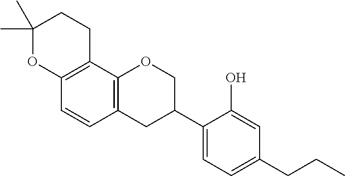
C1(C)(C)OC2=C(CC1)C1=C(C=C2)CC(C2=CC=C(CCC)C=C2O)CO1
